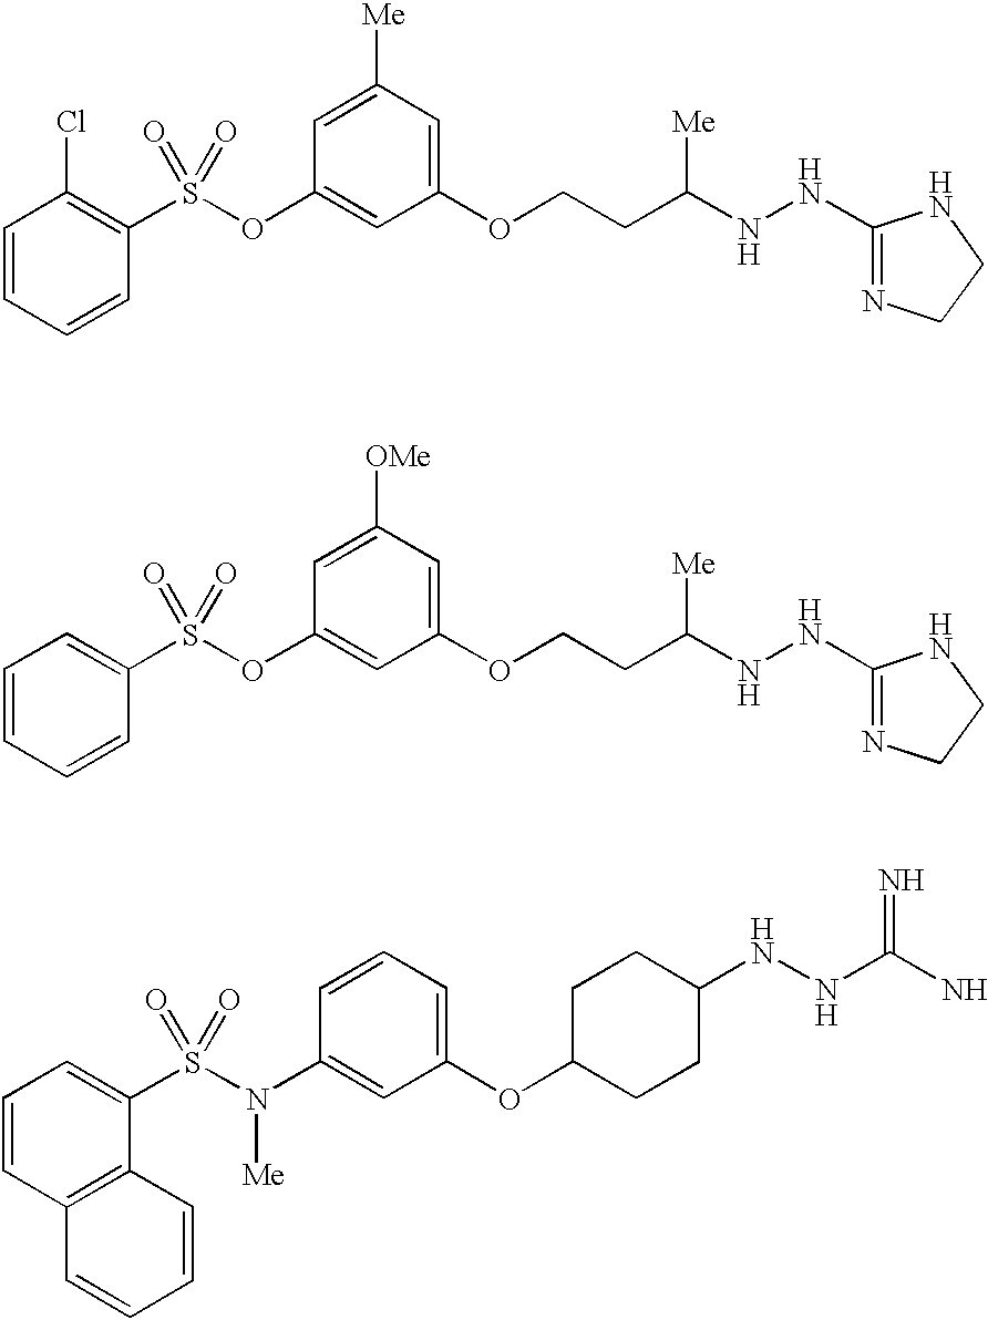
C1=CC=CC(S(OC2=CC(OCCC(NNC3=NCCN3)[Me])=CC([Me])=C2)(=O)=O)=C1Cl.C1=CC=CC(S(OC2=CC(OCCC(NNC3=NCCN3)[Me])=CC([OMe])=C2)(=O)=O)=C1.C1=CC2=C(C(S(N(C3=CC(OC4CCC(NNC(N)=N)CC4)=CC=C3)[Me])(=O)=O)=C1)C=CC=C2
